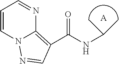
C1=CN2C(=C(C(NC(C)C)=O)C=N2)N=C1.[A]
